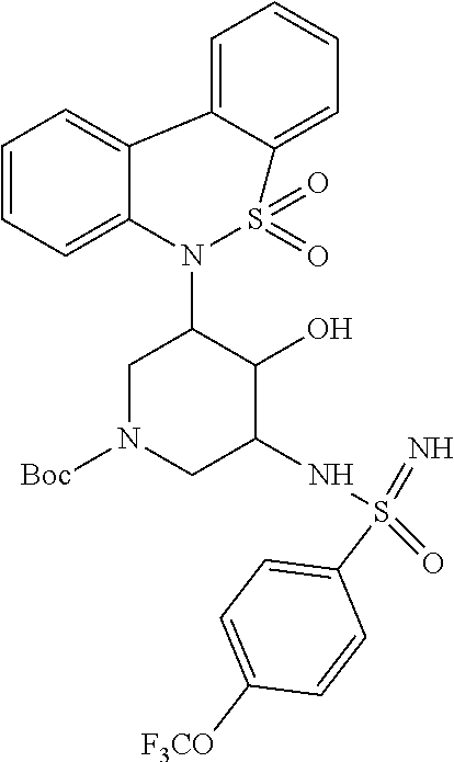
C1=CC=C2C(=C1)C1=CC=CC=C1S(=O)(=O)N2C1CN([Boc])CC(NS(=N)(=O)C2=CC=C([F3CO])C=C2)C1O
